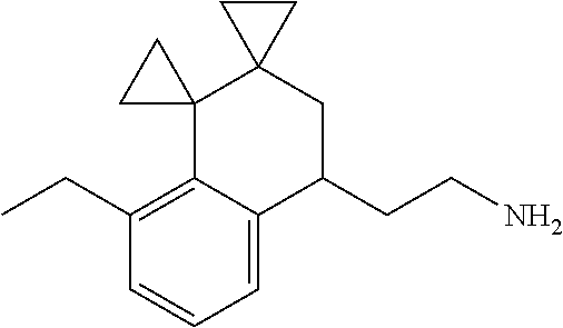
C1=C2C(=C(CC)C=C1)C1(C3(CC2CCN)CC3)CC1
